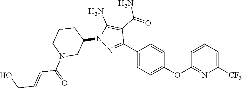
N1=C(C2=CC=C(OC3=NC([CF3])=CC=C3)C=C2)C(C(N)=O)=C(N)N1C1CN(C(C=CCO)=O)CCC1
